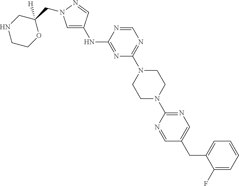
N(C1=NC(N2CCN(C3=NC=C(CC4=CC=CC=C4F)C=N3)CC2)=NC=N1)C1=CN(CC2([H])CNCCO2)N=C1
